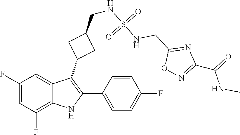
O1C(CNS(NCC2CC(C3=C(C4=CC=C(F)C=C4)NC4=C(F)C=C(F)C=C34)C2)(=O)=O)=NC(C(NC)=O)=N1
